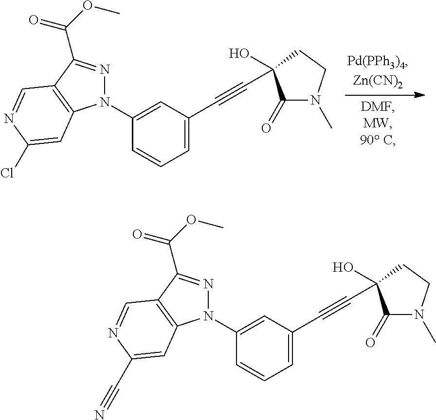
N1(C2=CC(C#CC3(O)C(=O)N(C)CC3)=CC=C2)N=C(C(=O)OC)C2=C1C=C(Cl)N=C2.N1(C2=CC(C#CC3(O)C(=O)N(C)CC3)=CC=C2)N=C(C(=O)OC)C2=C1C=C(C#N)N=C2
